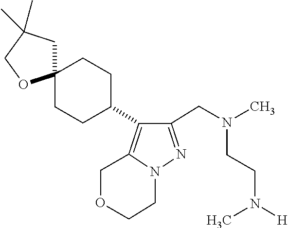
N(CCN(C)[H])(CC1=NN2CCOCC2=C1C1CCC2(CC1)CC(C)(C)CO2)C
